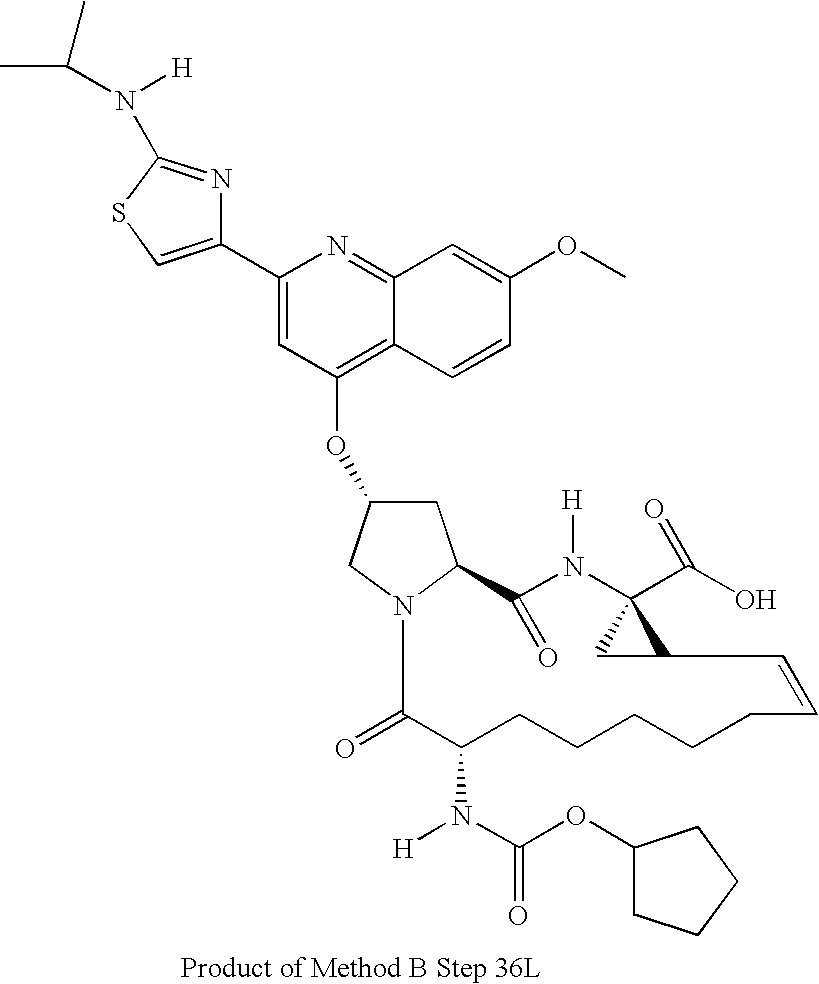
C1C(OC2=C3C(=NC(C4=CSC(N(C(C)C)[H])=N4)=C2)C=C(OC)C=C3)CN2C1C(=O)N([H])C1(C(O)=O)CC1C=CCCCCCC(N(C(OC1CCCC1)=O)[H])C2=O
